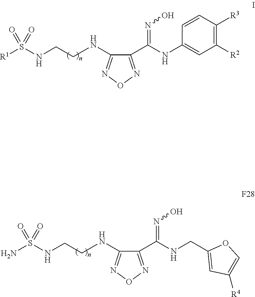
C1(C(NC2=CC([R2])=C([R3])C=C2)=NO)=NON=C1NCCNS([R1])(=O)=O.C1(C(NCC2=CC([R4])=CO2)=NO)=NON=C1NCCNS(N)(=O)=O
